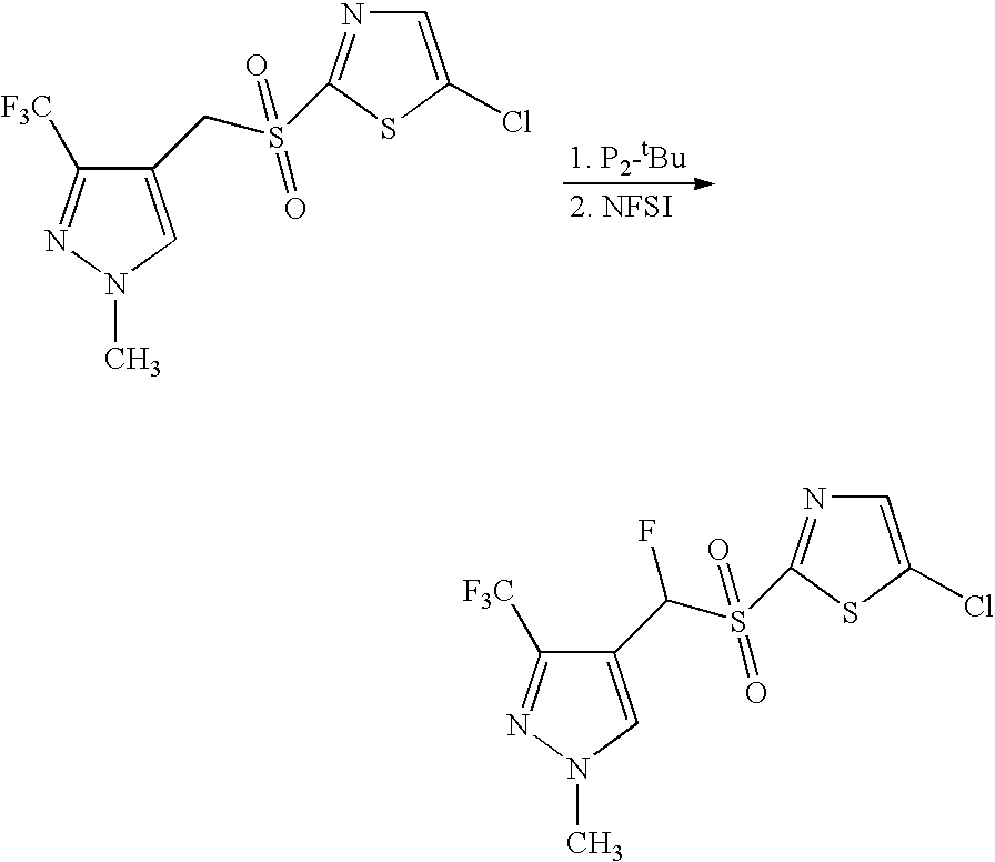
C1(CS(C2=NC=C(Cl)S2)(=O)=O)=CN(C)N=C1[F3C].C1(C(S(C2=NC=C(Cl)S2)(=O)=O)F)=CN(C)N=C1[F3C]
